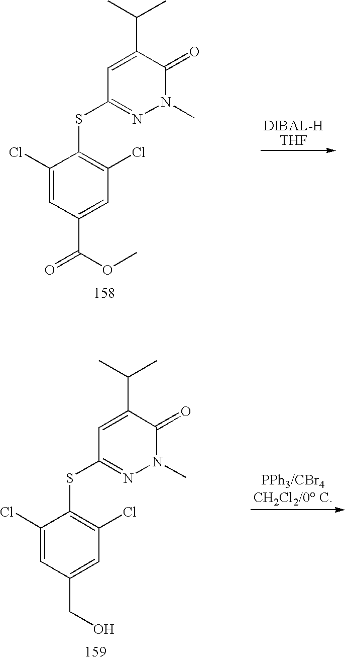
CC(C)C1=CC(SC2=C(Cl)C=C(C(=O)OC)C=C2Cl)=NN(C)C1=O.CC(C)C1=CC(SC2=C(Cl)C=C(CO)C=C2Cl)=NN(C)C1=O
